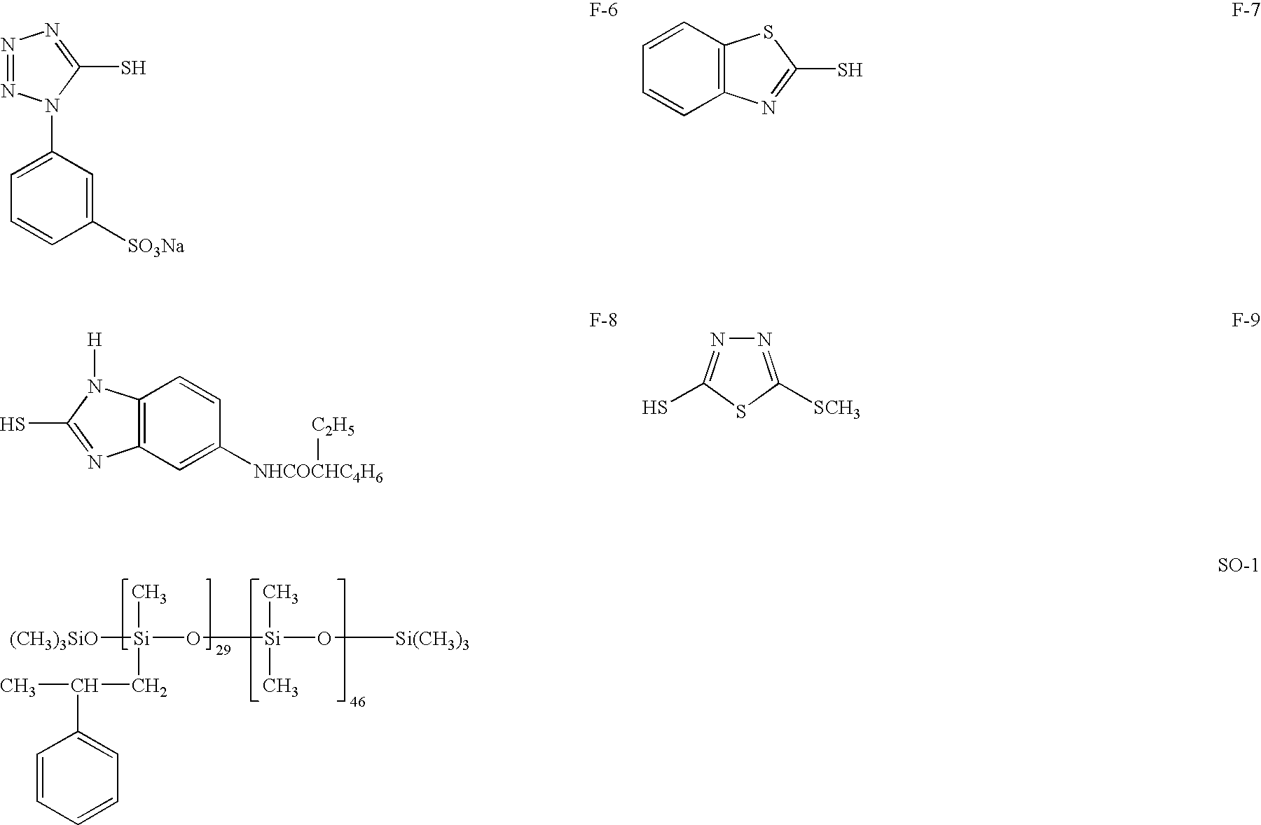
[(CH3)3SiO][Si](O[Si](O[Si(CH3)3])(C)C)(C)CC(C)C1=CC=CC=C1.N1=NN(C2=CC=CC([SO3Na])=C2)C(S)=N1.C12=C(C=CC=C1)SC(S)=N2.C12=C(C=C([NHCOCHC4H6][C2H5])C=C1)N=C(S)N2[H].N1=C([SCH3])SC(S)=N1
